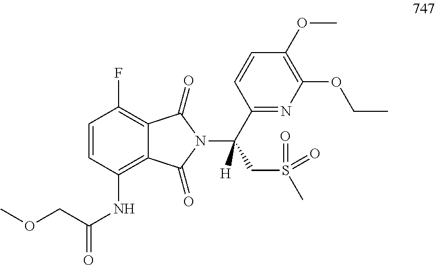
C1=CC(NC(COC)=O)=C2C(=C1F)C(=O)N(C(C1=NC(OCC)=C(OC)C=C1)(CS(C)(=O)=O)[H])C2=O
